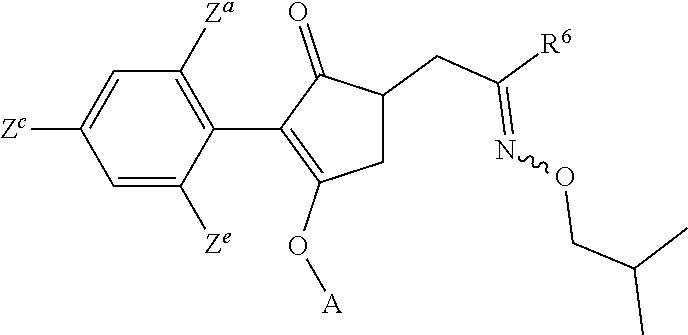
C1=C([Ze])C(C2=C(O[A])CC(CC([R6])=NOCC(C)C)C2=O)=C([Za])C=C1[Zc]
